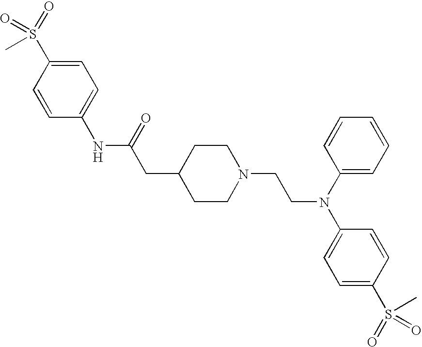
S(C)(=O)(=O)C1=CC=C(NC(CC2CCN(CCN(C3=CC=C(S(=O)(=O)C)C=C3)C3=CC=CC=C3)CC2)=O)C=C1
